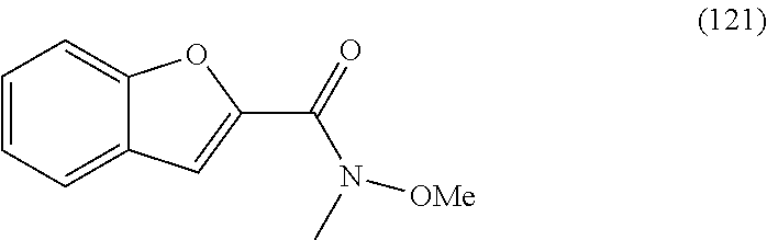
C1=CC=C2C(=C1)OC(C(N(C)[OMe])=O)=C2
